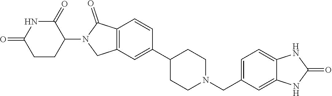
C1=CC2=C(C=C1C1CCN(CC3=CC=C4C(=C3)NC(=O)N4)CC1)CN(C1CCC(=O)NC1=O)C2=O
